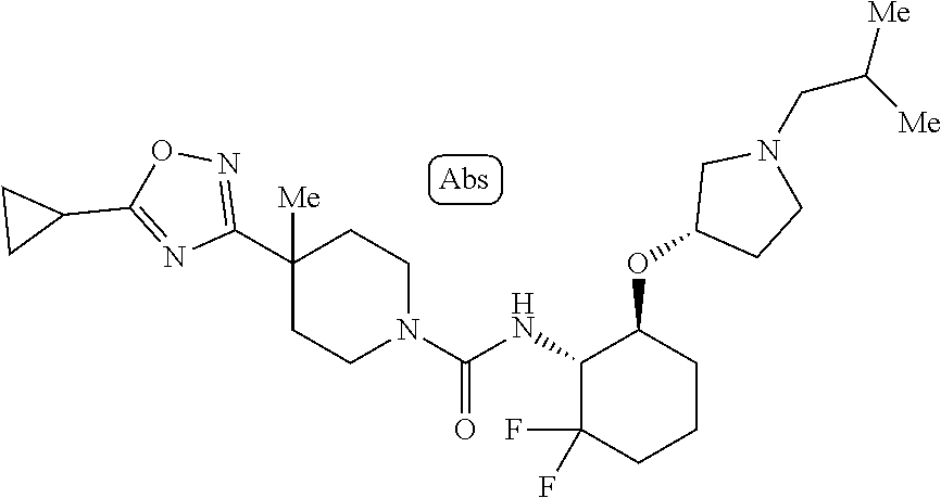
C1(C2([Me])CCN(C(=O)NC3C(F)(F)CCCC3OC3CCN(CC([Me])[Me])C3)CC2)=NOC(C2CC2)=N1
